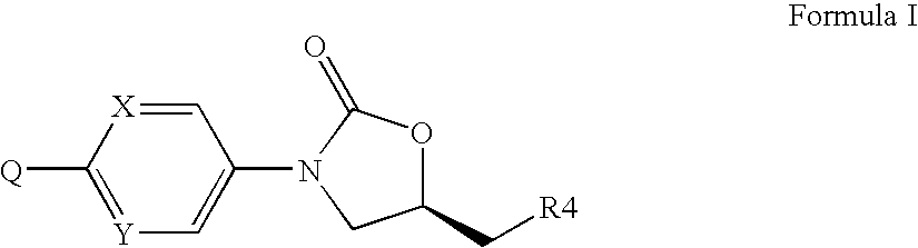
C1=[X]C([Q])=[Y]C=C1N1CC(C[R4])OC1=O
